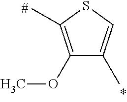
C1(OC)=C(C)SC=C1C
